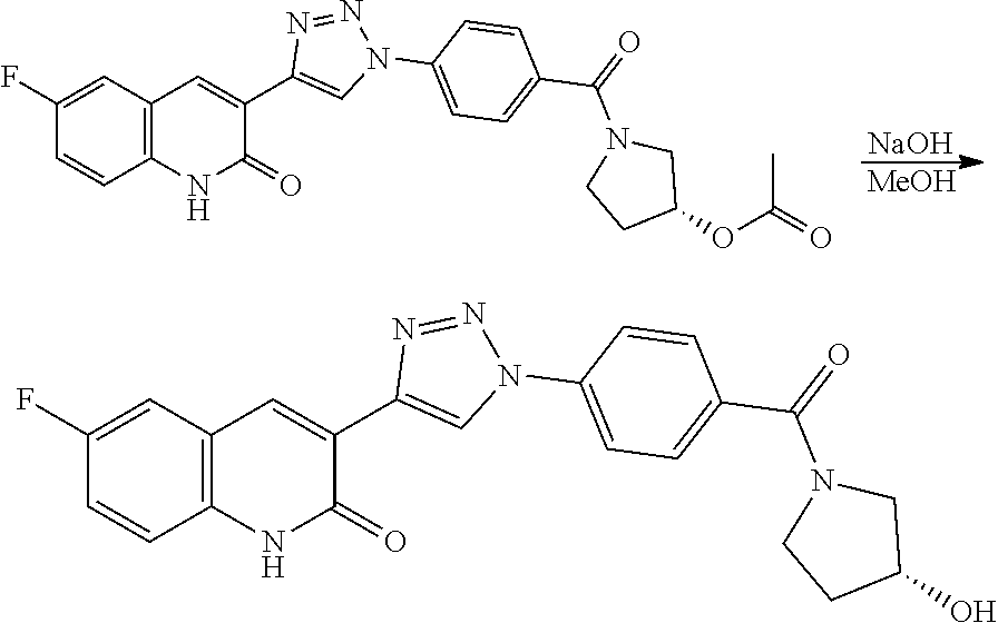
[NaOH].[MeOH].C1=C(F)C=CC2=C1C=C(C1=CN(C3=CC=C(C(=O)N4CCC(OC(=O)C)C4)C=C3)N=N1)C(=O)N2.C1=C(F)C=CC2=C1C=C(C1=CN(C3=CC=C(C(=O)N4CCC(O)C4)C=C3)N=N1)C(=O)N2
